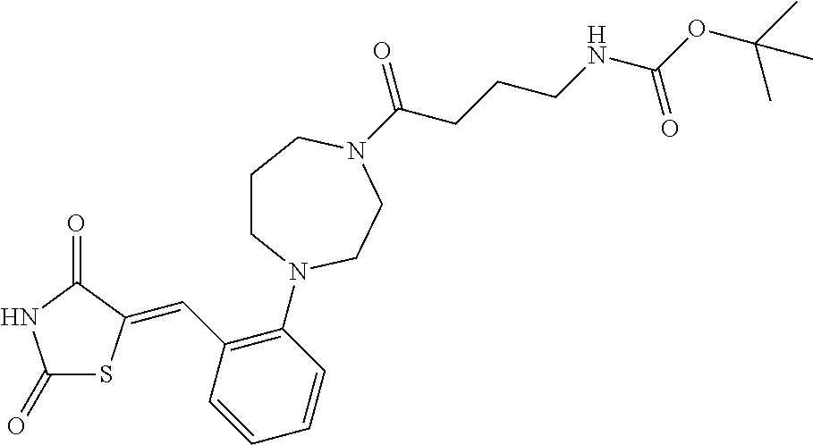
C1(=O)SC(=CC2=C(N3CCCN(C(CCCNC(OC(C)(C)C)=O)=O)CC3)C=CC=C2)C(=O)N1
